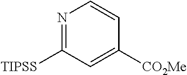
N1=C([TIPSS])C=C([CO2Me])C=C1
